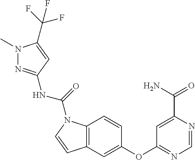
C12=C(C=C(OC3=NC=NC(C(=O)N)=C3)C=C1)C=CN2C(=O)NC1=NN(C)C(C(F)(F)F)=C1
